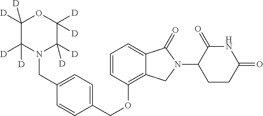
C1([D])([D])C([D])([D])N(CC2=CC=C(COC3=C4C(=CC=C3)C(=O)N(C3C(=O)NC(=O)CC3)C4)C=C2)C([D])([D])C([D])([D])O1
